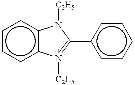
c1ccc2c(c1)N([C2H5])C(c1ccccc1)=N2[C2H5]
